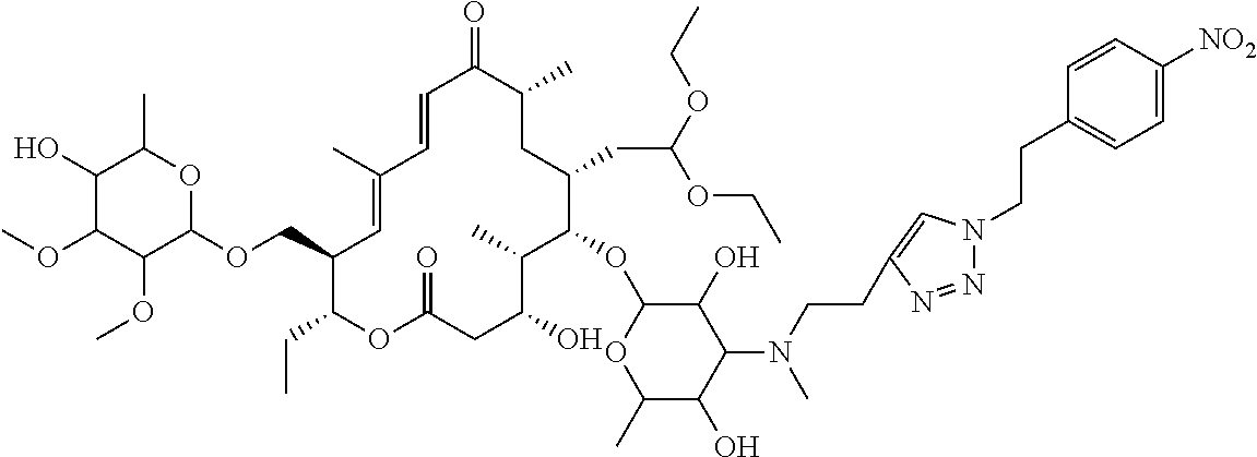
C1(O)C(OC)C(OC)C(OCC2C=C(C)C=CC(=O)C(C)CC(CC(OCC)OCC)C(OC3OC(C)C(O)C(N(CCC4=CN(CCC5=CC=C([NO2])C=C5)N=N4)C)C3O)C(C)C(O)CC(=O)OC2CC)OC1C
